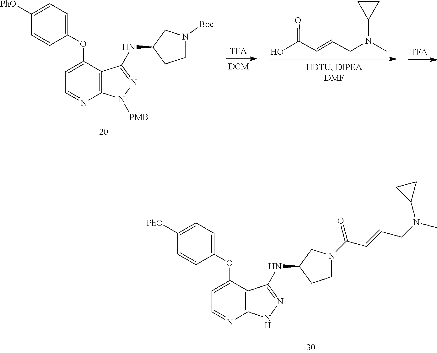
C1([PhO])=CC=C(OC2=CC=NC3=C2C(NC2CCN(C(C=CCN(C)C4CC4)=O)C2)=NN3)C=C1.C(C=CCN(C)C1CC1)(=O)O.C1([PhO])=CC=C(OC2=CC=NC3=C2C(NC2CCN([Boc])C2)=NN3[PMB])C=C1
